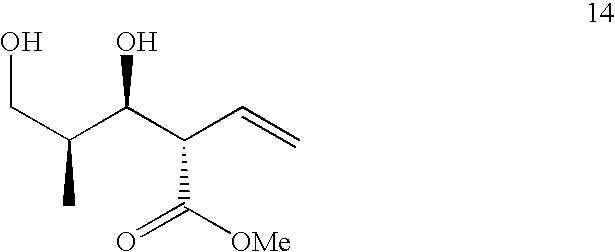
OCC(C(C(C=C)C([OMe])=O)O)C
